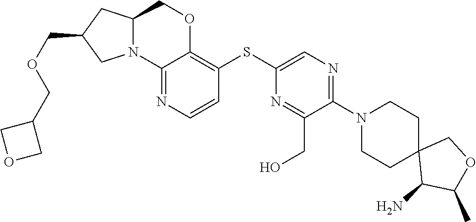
C12(C(N)C(C)OC1)CCN(C1=NC=C(SC3=C4OCC5N(C4=NC=C3)CC(COCC3COC3)C5)N=C1CO)CC2
